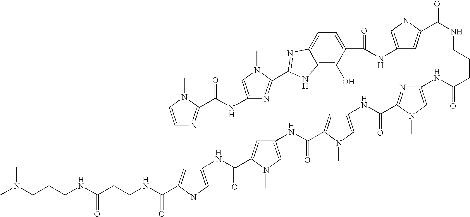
C1=CN(C)C(C(NC2=CN(C)C(C3=NC4=CC=C(C(NC5=CN(C)C(C(NCCCC(NC6=CN(C)C(C(NC7=CN(C)C(C(=O)NC8=CN(C)C(C(NC9=CN(C)C(C(NCCC(NCCCN(C)C)=O)=O)=C9)=O)=C8)=C7)=O)=N6)=O)=O)=C5)=O)C(O)=C4N3)=N2)=O)=N1
